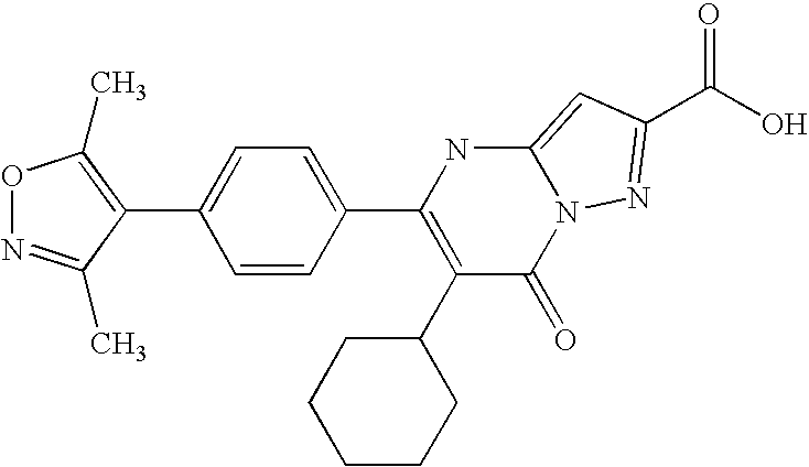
C1(C2=C(C)ON=C2C)=CC=C(C2=C(C3CCCCC3)C(=O)N3C(=CC(C(=O)O)=N3)N2)C=C1
